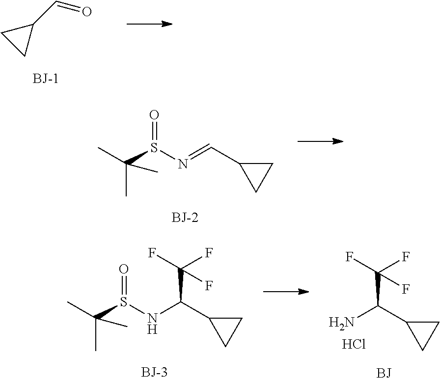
C1(C=O)CC1.O=S(N=CC1CC1)C(C)(C)C.O=S(NC(C1CC1)C(F)(F)F)C(C)(C)C.NC(C1CC1)C(F)(F)F.Cl
